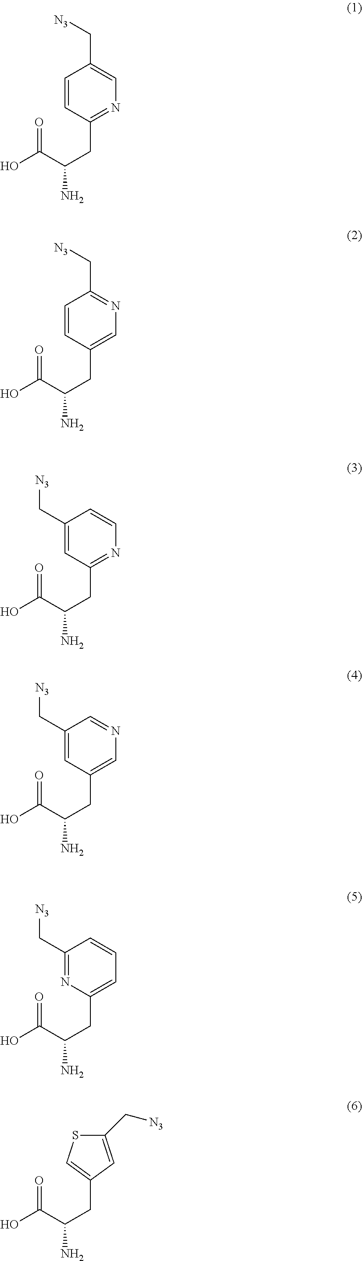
C1(C[N3])=CN=C(CC(N)C(O)=O)C=C1.C1(C[N3])=NC=C(CC(N)C(O)=O)C=C1.C1=CN=C(CC(N)C(O)=O)C=C1C[N3].C1=NC=C(CC(N)C(O)=O)C=C1C[N3].C1=CC=C(CC(N)C(O)=O)N=C1C[N3].C1(CC(N)C(O)=O)=CSC(C[N3])=C1
